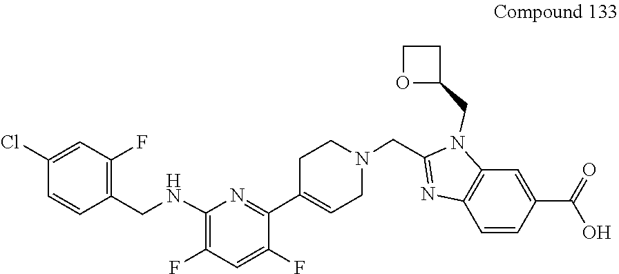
C1C(C2=NC(NCC3=C(F)C=C(Cl)C=C3)=C(F)C=C2F)=CCN(CC2=NC3=C(N2CC2OCC2)C=C(C(=O)O)C=C3)C1
